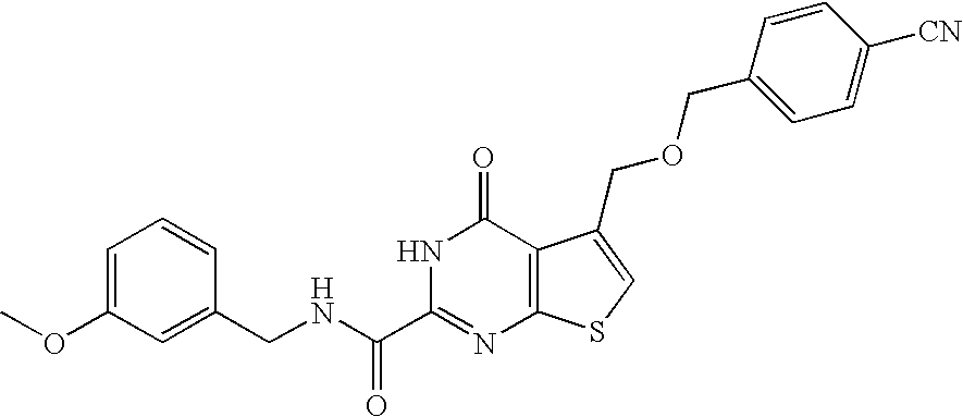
C1(CNC(C2=NC3=C(C(=O)N2)C(COCC2=CC=C([CN])C=C2)=CS3)=O)=CC(OC)=CC=C1
